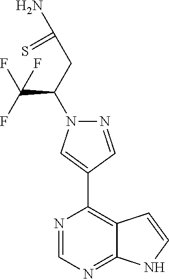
N1=CN=C2C(=C1C1=CN(C(CC(N)=S)C(F)(F)F)N=C1)C=CN2
